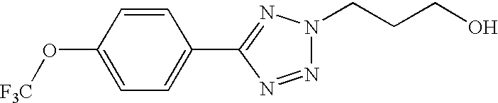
[F3C]OC1=CC=C(C2=NN(CCCO)N=N2)C=C1
